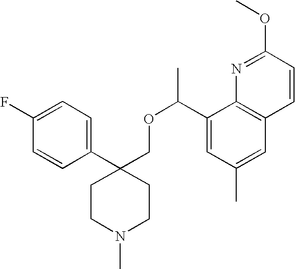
C1(C2(COC(C)C3=CC(C)=CC4=C3N=C(OC)C=C4)CCN(C)CC2)=CC=C(F)C=C1
